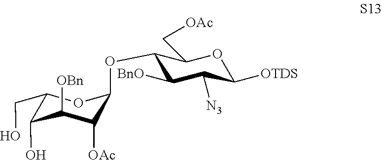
C1([OBn])C([OAc])C(OC2C([BnO])C([N3])C([OTDS])OC2C[OAc])OC(CO)C1O
